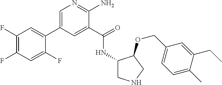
C1(C2=CN=C(N)C(C(=O)NC3CNCC3OCC3=CC=C(C)C(CC)=C3)=C2)=CC(F)=C(F)C=C1F
